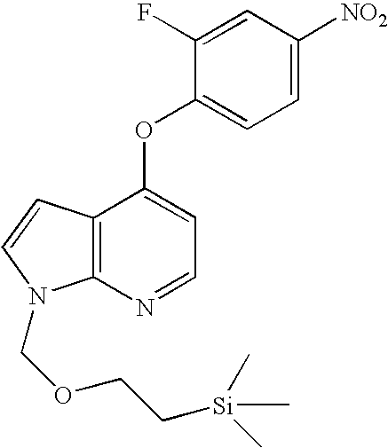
[NO2]C1=CC=C(OC2=CC=NC3=C2C=CN3COCC[Si](C)(C)C)C(F)=C1
